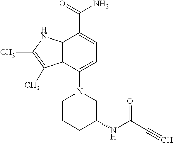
C1(N2CC(NC(=O)C#C)CCC2)=CC=C(C(=O)N)C2=C1C(C)=C(C)N2
